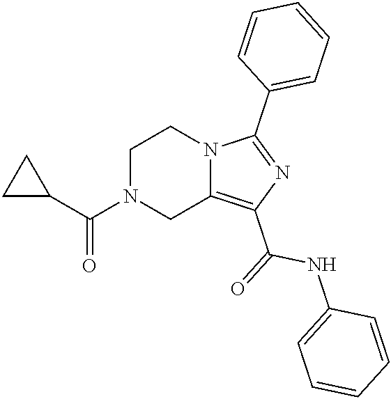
C1N(C(C2CC2)=O)CC2=C(C(=O)NC3=CC=CC=C3)N=C(C3=CC=CC=C3)N2C1
